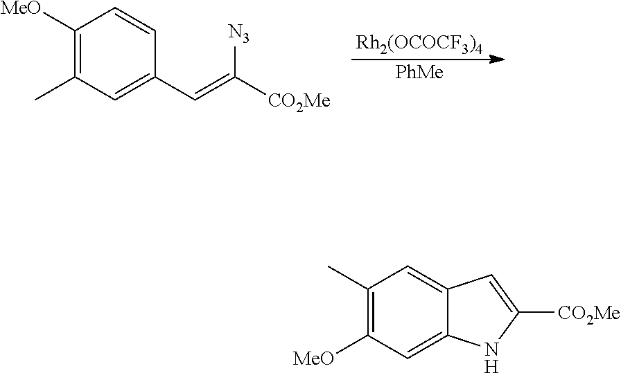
[Rh2(OCOCF3)4].[PhMe].C1([MeO])=C(C)C=C(C=C([N3])[CO2Me])C=C1.C1(C)=C([MeO])C=C2C(=C1)C=C([CO2Me])N2
